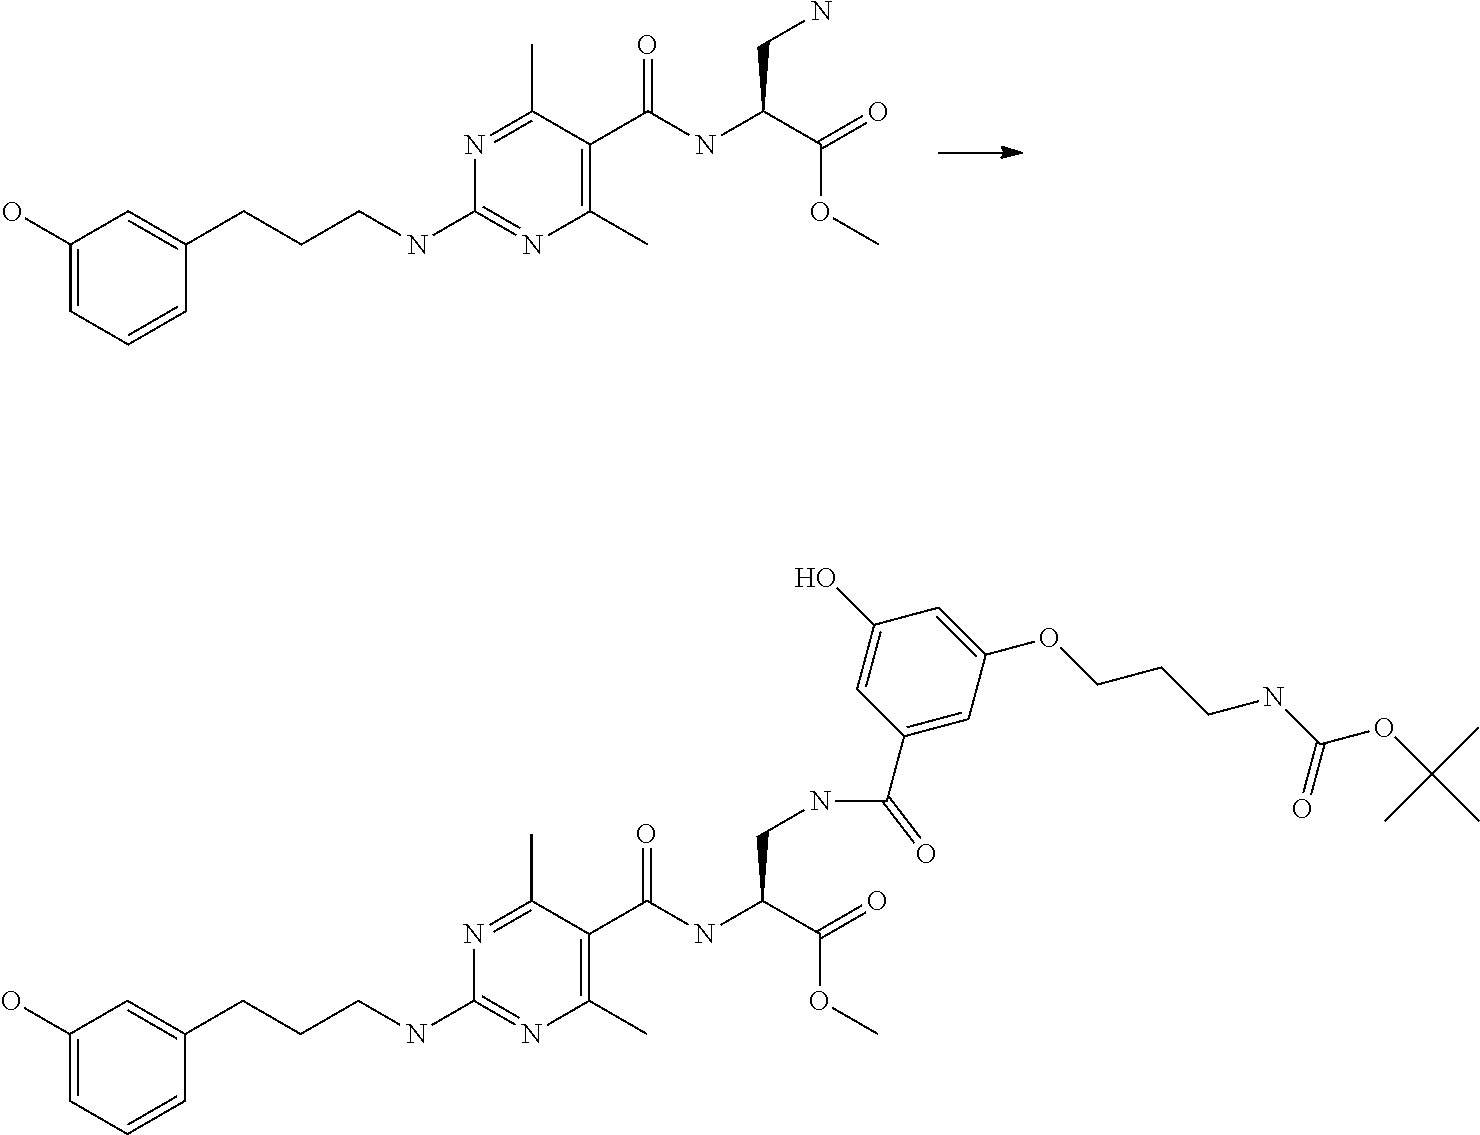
C1(O)=CC=CC(CCCNC2=NC(C)=C(C(NC(C(=O)OC)CN)=O)C(C)=N2)=C1.C1(O)=CC=CC(CCCNC2=NC(C)=C(C(NC(C(=O)OC)CNC(C3=CC(OCCCNC(OC(C)(C)C)=O)=CC(O)=C3)=O)=O)C(C)=N2)=C1
